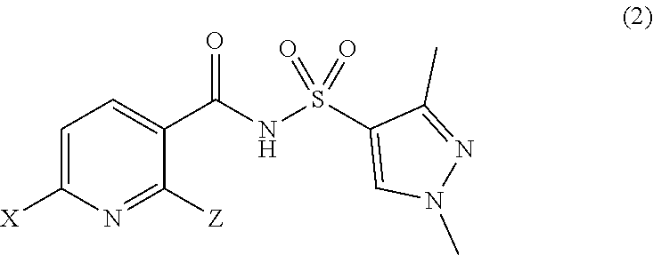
C1=C([X])N=C([Z])C(C(NS(C2=CN(C)N=C2C)(=O)=O)=O)=C1
